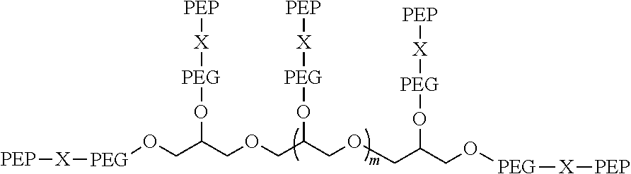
[PEP][X][PEG]OCC(O[PEG][X][PEP])COCC(O[PEG][X][PEP])COCC(CO[PEG][X][PEP])O[PEG][X][PEP]
